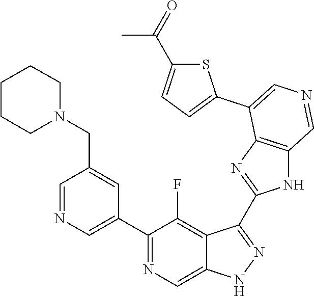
C1(C2=CN=CC(CN3CCCCC3)=C2)=NC=C2C(=C1F)C(C1=NC3=C(N1)C=NC=C3C1=CC=C(C(=O)C)S1)=NN2
